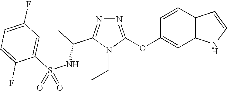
N1=C(OC2=CC3=C(C=C2)C=CN3)N(CC)C(C(C)NS(C2=CC(F)=CC=C2F)(=O)=O)=N1
